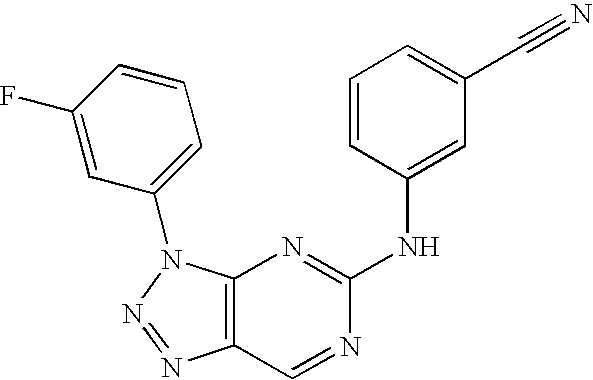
C1(NC2=CC(C#N)=CC=C2)=NC2=C(C=N1)N=NN2C1=CC=CC(F)=C1
